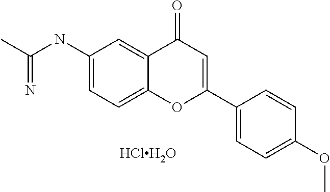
C1(NC(C)=N)=CC=C2C(=C1)C(=O)C=C(C1=CC=C(OC)C=C1)O2.[HClH2O]
